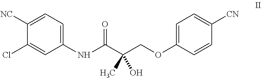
C1([NC])=CC=C(NC(C(COC2=CC=C([CN])C=C2)(C)O)=O)C=C1Cl
